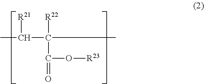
CC([R21])C(C)([R22])C(=O)O[R23]
